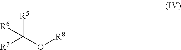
C([R7])([R5])(O[R8])[R6]
